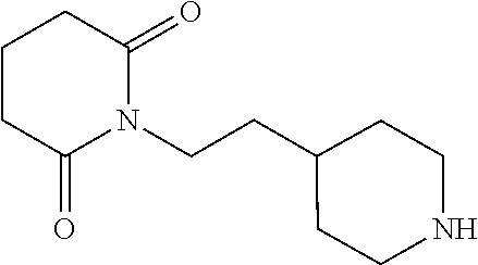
C1C(=O)N(CCC2CCNCC2)C(=O)CC1
